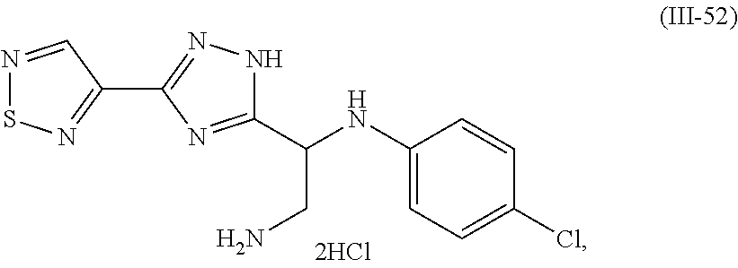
C1(C(CN)NC2=CC=C(Cl)C=C2)=NC(C2=NSN=C2)=NN1
